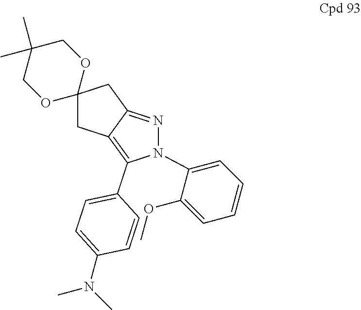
N1(C2=CC=CC=C2OC)N=C2C(=C1C1=CC=C(N(C)C)C=C1)CC1(C2)OCC(C)(C)CO1
